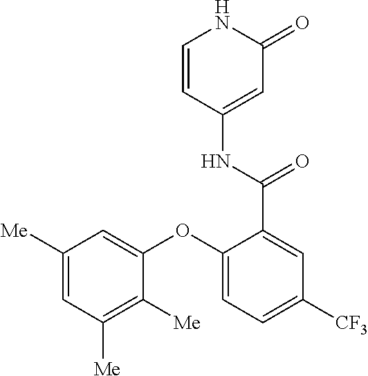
C1=CC(NC(=O)C2=CC([CF3])=CC=C2OC2=CC([Me])=CC([Me])=C2[Me])=CC(=O)N1
